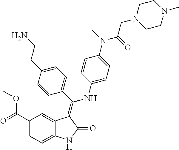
C1(C(=O)OC)=CC=C2C(=C1)C(=C(C1=CC=C(CCN)C=C1)NC1=CC=C(N(C)C(=O)CN3CCN(C)CC3)C=C1)C(=O)N2
